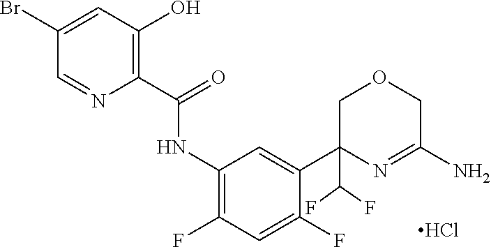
C1=NC(C(=O)NC2=C(F)C=C(F)C(C3(C(F)F)COCC(N)=N3)=C2)=C(O)C=C1Br.Cl
